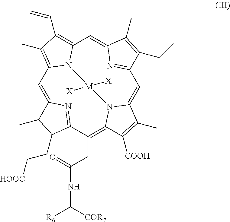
C1=C2N=C(C(CC(NC([R6])[COR7])=O)=C3N4C(=CC5=NC(=CC6=C(C=C)C(C)=C1N6[M]4([X])[X])C(C)=C5CC)C(C)=C3[COOH])C(CC[HOOC])C2C
